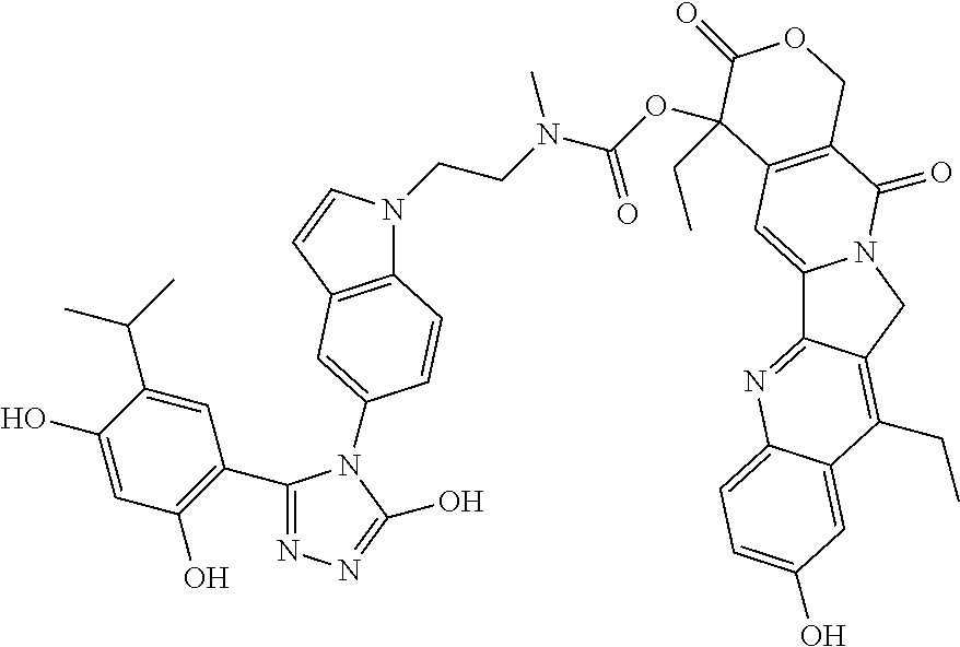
C1(O)=CC(O)=C(C2=NN=C(O)N2C2=CC3=C(N(CCN(C(OC4(CC)C5=C(C(=O)N6C(=C5)C5=NC7=CC=C(O)C=C7C(CC)=C5C6)COC4=O)=O)C)C=C3)C=C2)C=C1C(C)C
